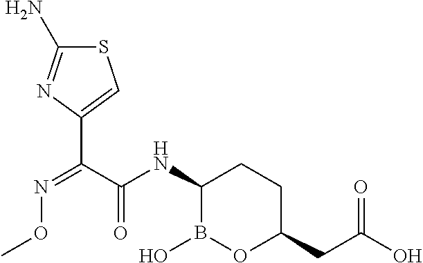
C(C(NC1B(O)OC(CC(O)=O)CC1)=O)(C1=CSC(N)=N1)=NOC
